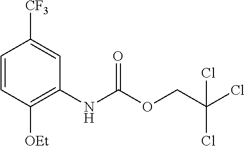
C1=CC([OEt])=C(NC(OCC(Cl)(Cl)Cl)=O)C=C1[CF3]
